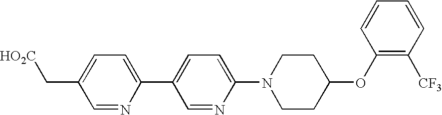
C1=NC(C2=CC=C(N3CCC(OC4=C([CF3])C=CC=C4)CC3)N=C2)=CC=C1C[HO2C]
